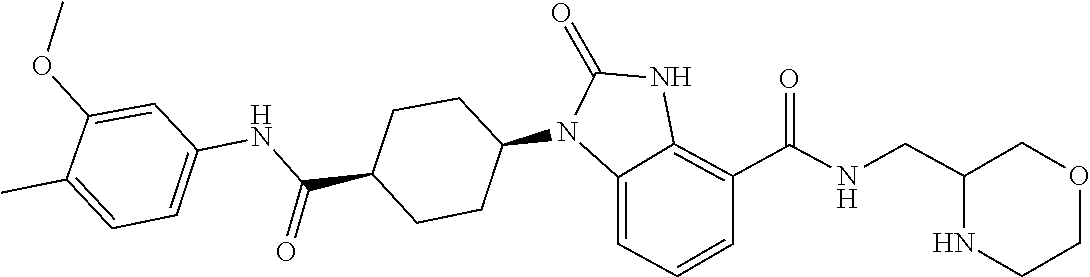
C1(=O)NC2=C(C(NCC3NCCOC3)=O)C=CC=C2N1C1CCC(C(NC2=CC=C(C)C(OC)=C2)=O)CC1
